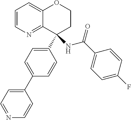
C1=CN=C2C(=C1)OCCC2(C1=CC=C(C2=CC=NC=C2)C=C1)NC(C1=CC=C(F)C=C1)=O
